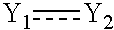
[Y1]:[Y2]
